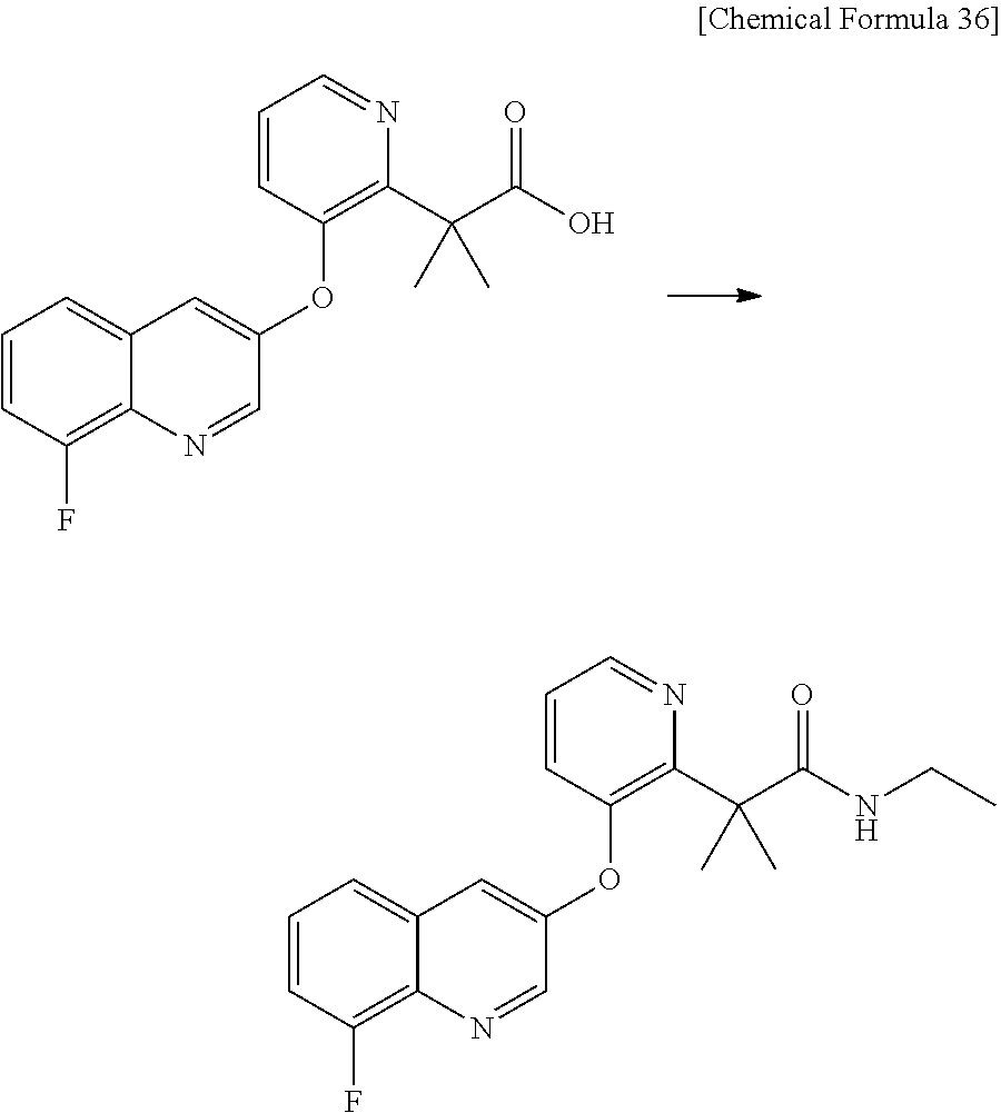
C1=CC(F)=C2C(=C1)C=C(OC1=C(C(C(O)=O)(C)C)N=CC=C1)C=N2.C1=CC(F)=C2C(=C1)C=C(OC1=C(C(C(NCC)=O)(C)C)N=CC=C1)C=N2
